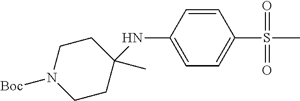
C1=C(NC2(C)CCN([Boc])CC2)C=CC(S(=O)(=O)C)=C1
